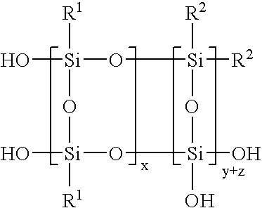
O[Si]1([R1])O[Si]([R2])([R2])O[Si](O)(O)O[Si]([R1])(O)O1
